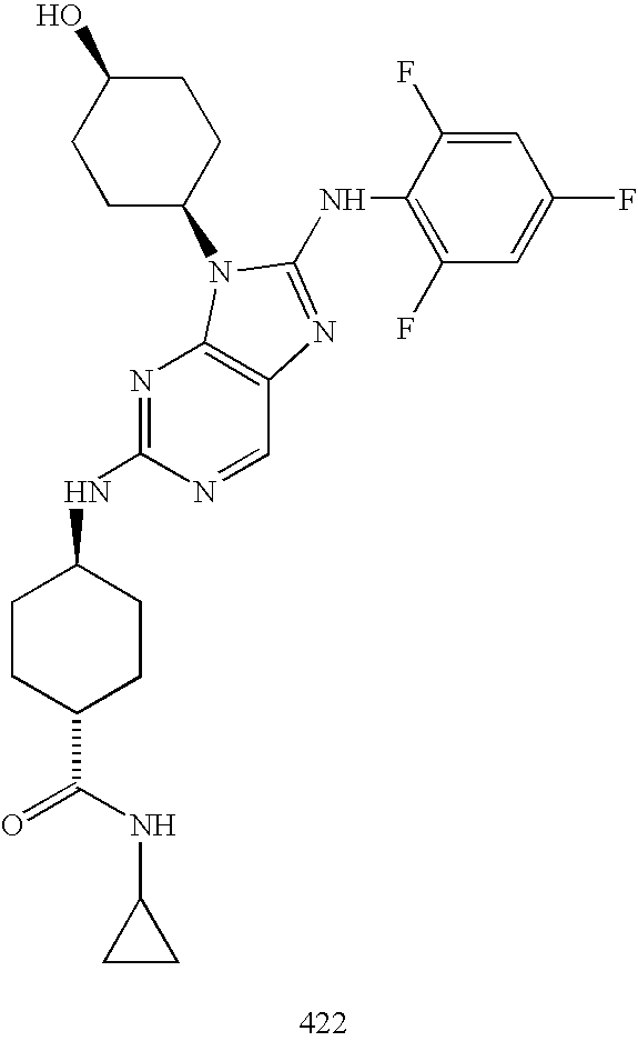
N1=C(NC2CCC(C(=O)NC3CC3)CC2)N=CC2=C1N(C1CCC(O)CC1)C(NC1=C(F)C=C(F)C=C1F)=N2
